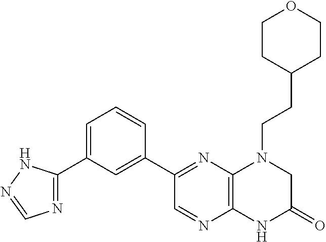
C1(C2=NC3=C(N=C2)NC(=O)CN3CCC2CCOCC2)=CC(C2=NC=NN2)=CC=C1
